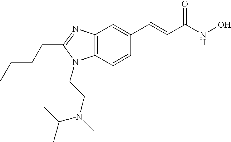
C12=C(C=CC(C=CC(NO)=O)=C1)N(CCN(C)C(C)C)C(CCCC)=N2
